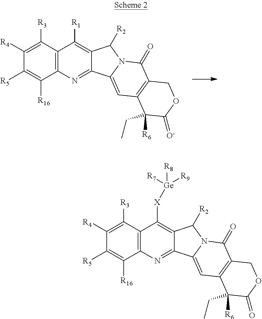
C12=C(C([R3])=C([R4])C([R5])=C1[R16])C([R1])=C1C(=N2)C2=CC3=C(C(=O)N2C1[R2])COC(=[O-])C3([R6])CC.C12=C(C([R3])=C([R4])C([R5])=C1[R16])C([X][Ge]([R9])([R7])[R8])=C1C(=N2)C2=CC3=C(C(=O)N2C1[R2])COC(=O)C3([R6])CC
